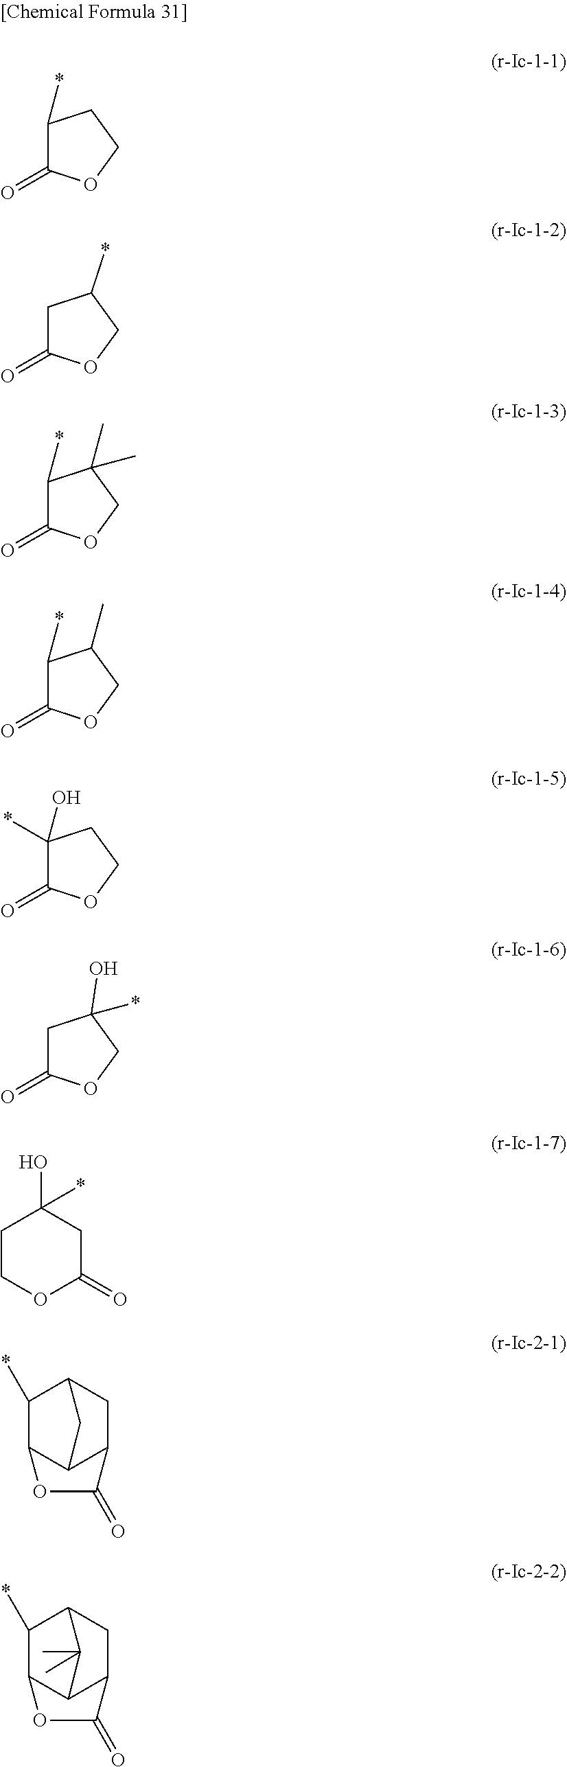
C1(*)C(=O)OCC1.C1C(=O)OCC1*.C1(*)C(=O)OCC1(C)C.C1(*)C(=O)OCC1C.C1(*)(O)C(=O)OCC1.C1C(=O)OCC1(*)O.C1COC(=O)CC1(O)*.C1(*)C2C3C(CC1C3)C(=O)O2.C1(*)C2C3C(CC1C3(C)C)C(=O)O2
